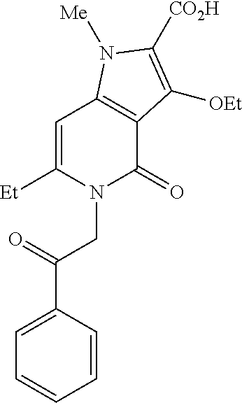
C1=C([Et])N(CC(=O)C2=CC=CC=C2)C(=O)C2=C1N([Me])C([CO2H])=C2[OEt]
